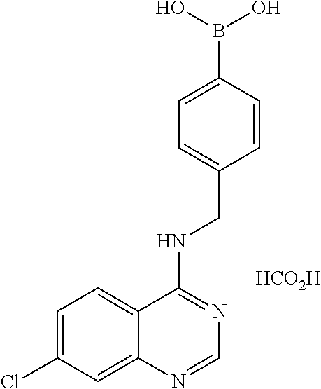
C1=C(Cl)C=C2C(=C1)C(NCC1=CC=C(B(O)O)C=C1)=NC=N2.[HCO2H]
